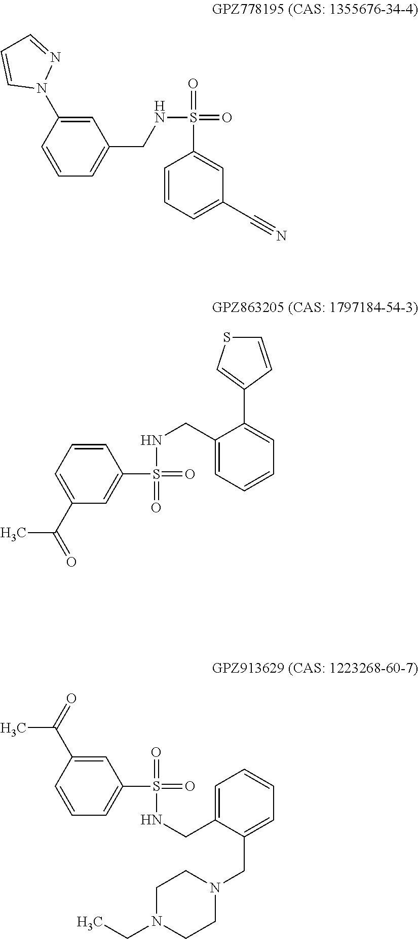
C1=CC(N2N=CC=C2)=CC(CNS(=O)(=O)C2=CC(C#N)=CC=C2)=C1.C1(C(=O)C)=CC=CC(S(=O)(NCC2=CC=CC=C2C2=CSC=C2)=O)=C1.C1=CC(C(C)=O)=CC(S(=O)(=O)NCC2=CC=CC=C2CN2CCN(CC)CC2)=C1
